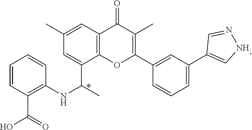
C1=CC(C(O)=O)=C(NC(C)C2=CC(C)=CC3=C2OC(C2=CC(C4=CNN=C4)=CC=C2)=C(C)C3=O)C=C1
